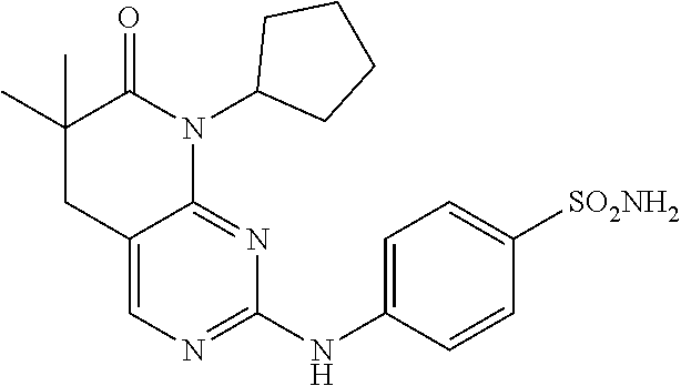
C1(C)(C)CC2=CN=C(NC3=CC=C([SO2NH2])C=C3)N=C2N(C2CCCC2)C1=O
